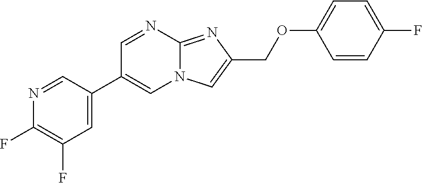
C1=C(C2=CN3C(=NC(COC4=CC=C(F)C=C4)=C3)N=C2)C=NC(F)=C1F
